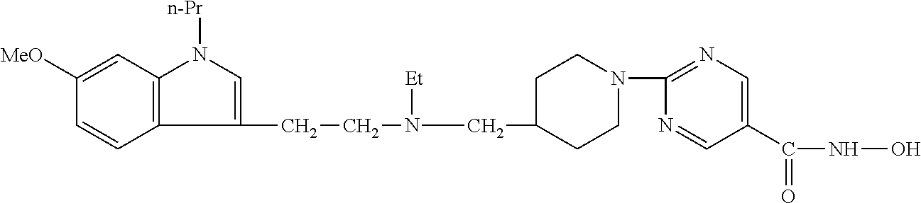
C1CN(C2=NC=C(C(=O)NO)C=N2)CCC1CN(CCC1=CN([n-Pr])C2=C1C=CC([MeO])=C2)[Et]
